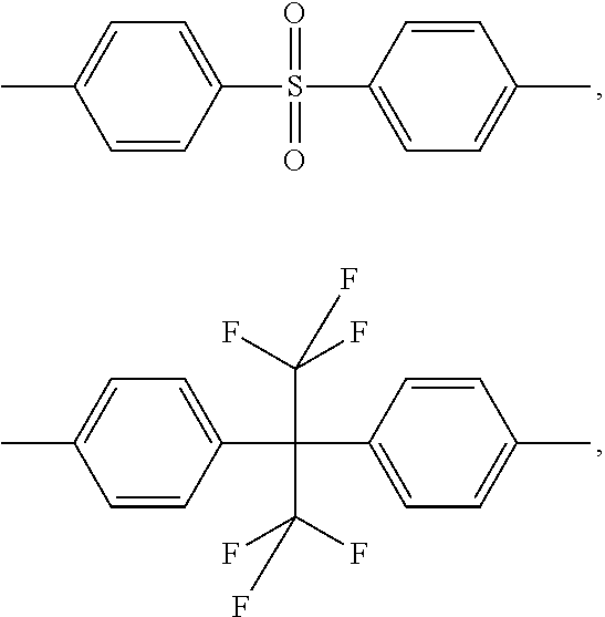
C1(S(=O)(=O)C2=CC=C(C)C=C2)=CC=C(C)C=C1.C1(C(C(F)(F)F)(C(F)(F)F)C2=CC=C(C)C=C2)=CC=C(C)C=C1
